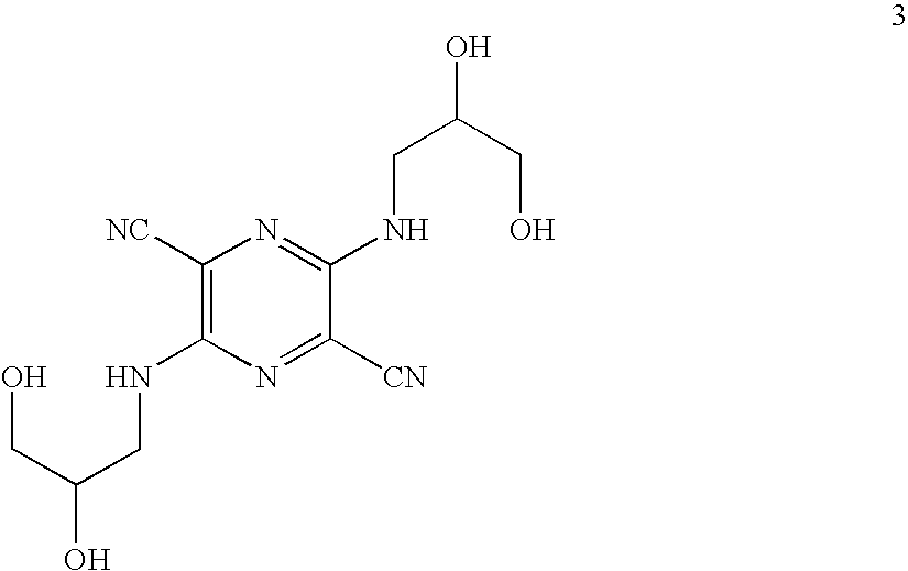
C1([NC])=C(NCC(CO)O)N=C([CN])C(NCC(CO)O)=N1
